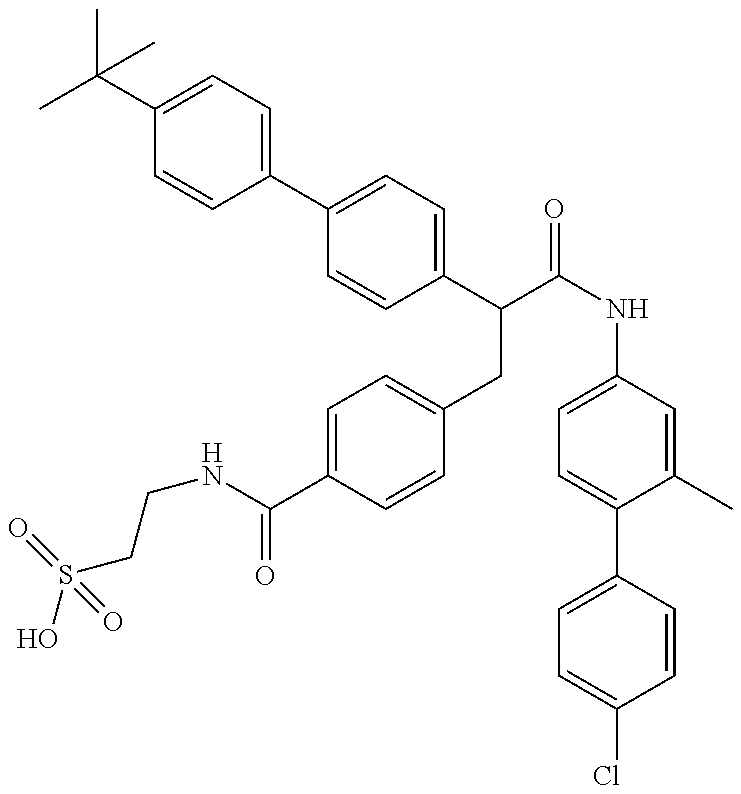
OS(CCNC(=O)C1=CC=C(CC(C2=CC=C(C3=CC=C(C(C)(C)C)C=C3)C=C2)C(=O)NC2=CC=C(C3=CC=C(Cl)C=C3)C(C)=C2)C=C1)(=O)=O
